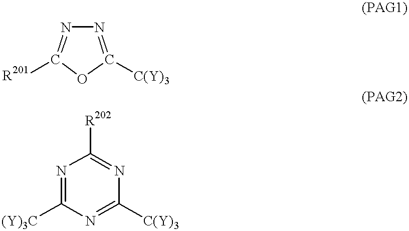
C1([C(Y)3])=NN=C([R201])O1.N1=C([(Y)3C])N=C([C(Y)3])N=C1[R202]
